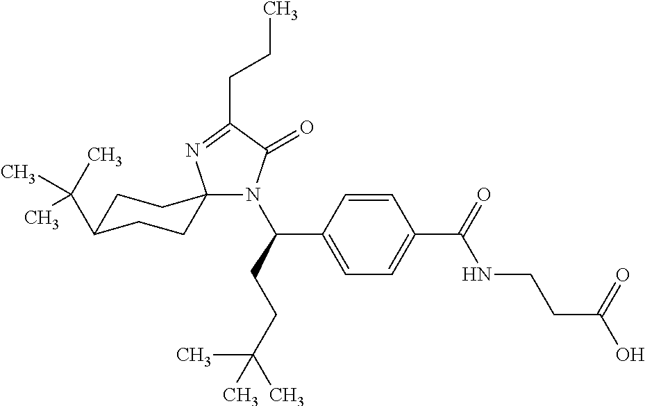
N1(C(CCC(C)(C)C)C2=CC=C(C(=O)NCCC(O)=O)C=C2)C(=O)C(CCC)=NC12CCC(C(C)(C)C)CC2
